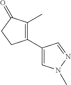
C1(C2=C(C)C(=O)CC2)=CN(C)N=C1
